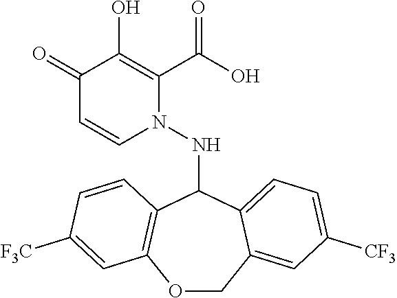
C1(=O)C=CN(NC2C3=C(OCC4=CC([CF3])=CC=C24)C=C([F3C])C=C3)C(C(O)=O)=C1O
